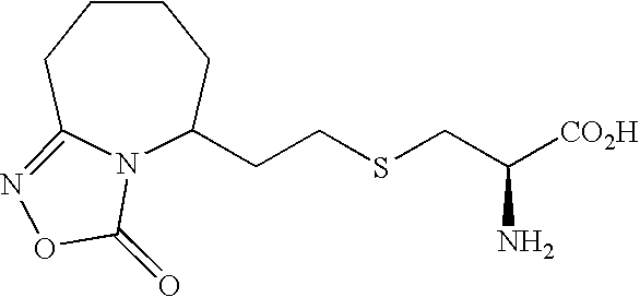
C1CCC2=NOC(=O)N2C(CCSCC(N)[CO2H])C1
